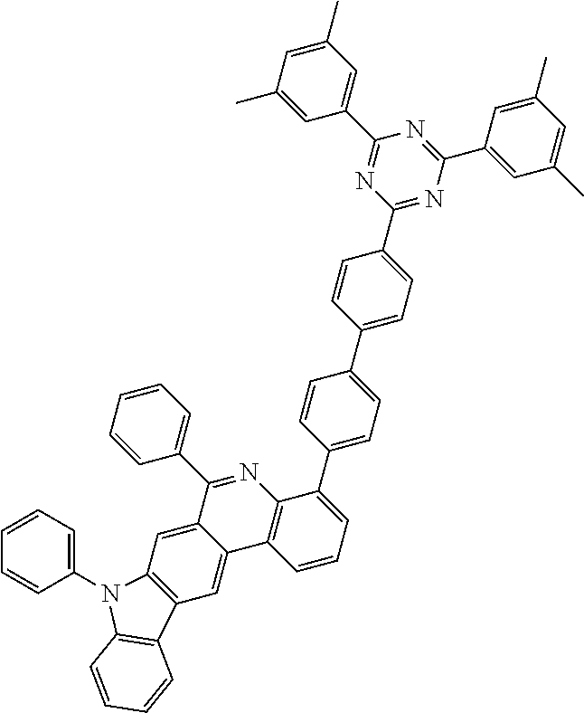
C12=CC3=C(C=C1C(C1=CC=CC=C1)=NC1=C2C=CC=C1C1=CC=C(C2=CC=C(C4=NC(C5=CC(C)=CC(C)=C5)=NC(C5=CC(C)=CC(C)=C5)=N4)C=C2)C=C1)N(C1=CC=CC=C1)C1=C3C=CC=C1
